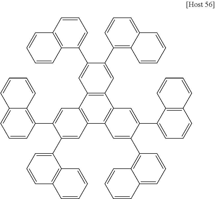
C1=CC2=C(C(C3=CC4=C(C=C3C3=C5C(=CC=C3)C=CC=C5)C3=C(C5=C4C=C(C4=C6C(=CC=C4)C=CC=C6)C(C4=CC=CC6=C4C=CC=C6)=C5)C=C(C4=C5C(=CC=C4)C=CC=C5)C(C4=CC=CC5=C4C=CC=C5)=C3)=C1)C=CC=C2
